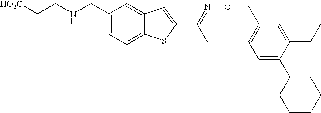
[HO2C]CCNCC1=CC=C2C(=C1)C=C(C(=NOCC1=CC=C(C3CCCCC3)C(CC)=C1)C)S2
